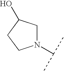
N1(C(C)C)CC(O)CC1
